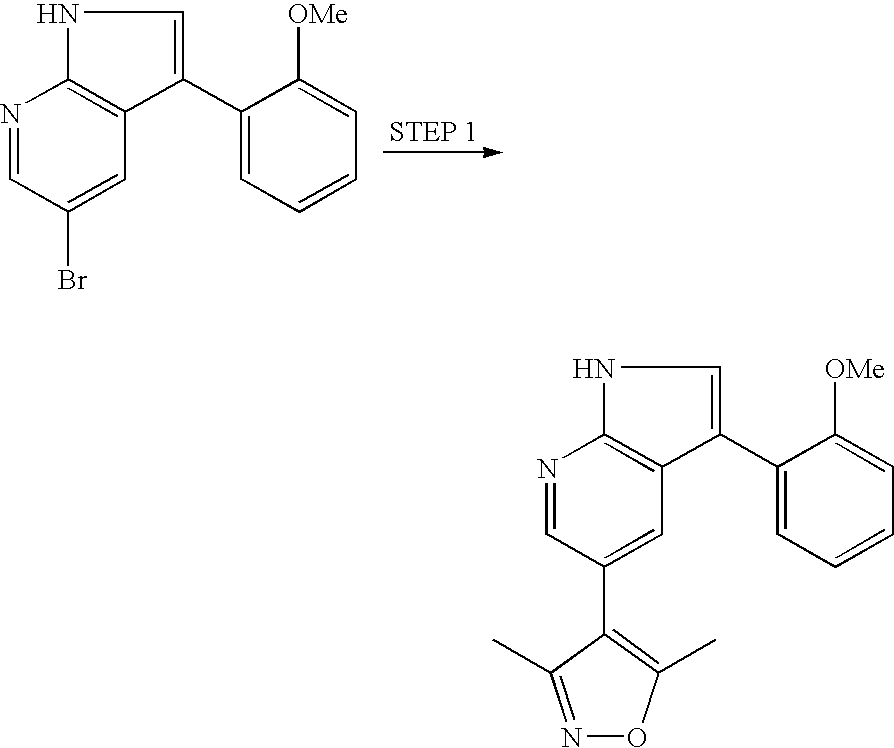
N1C2=C(C(C3=CC=CC=C3[OMe])=C1)C=C(Br)C=N2.N1C2=C(C(C3=CC=CC=C3[OMe])=C1)C=C(C1=C(C)ON=C1C)C=N2
